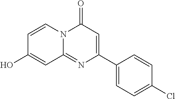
C1=CN2C(=NC(C3=CC=C(Cl)C=C3)=CC2=O)C=C1O
